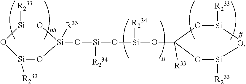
[Si]1(O[Si](O[Si](OC2([R33])O[Si]([R233])O[Si]([R233])O2)[R234])[R234])([R33])O[Si]([R233])O[Si]([R233])O1
